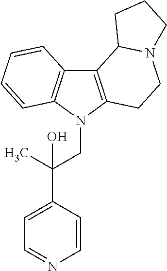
C12=C(N(CC(C3=CC=NC=C3)(C)O)C3=C1C=CC=C3)CCN1C2CCC1
